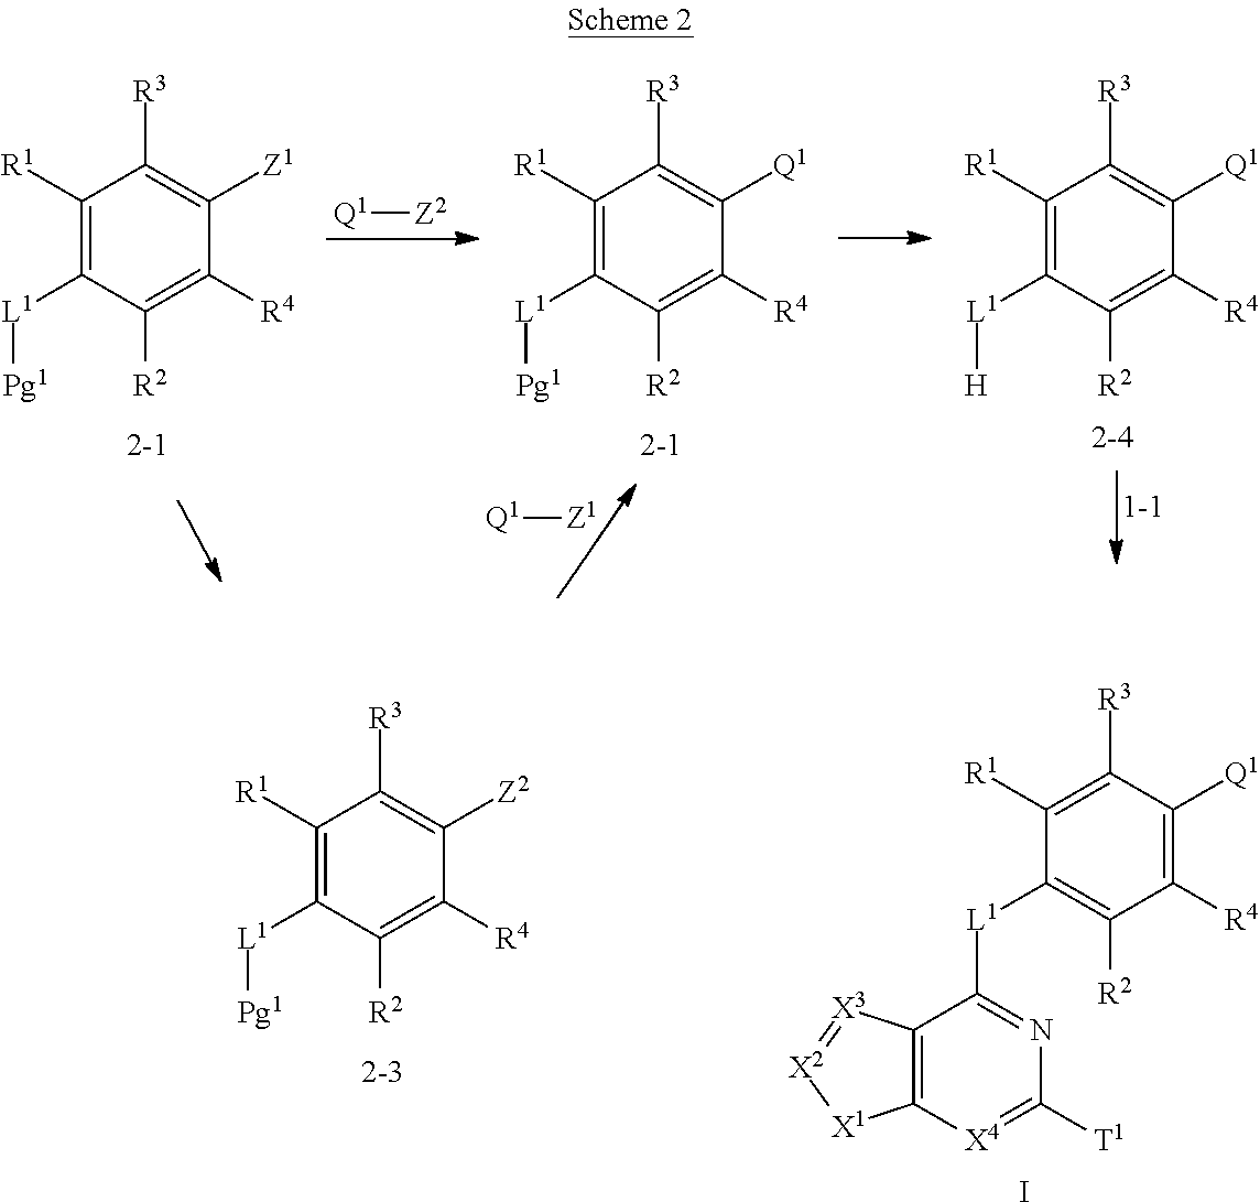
[Q1][Z2].[Q1][Z1].C1([R4])=C([R2])C([L1][Pg1])=C([R1])C([R3])=C1[Z1].C1([R4])=C([R2])C([L1][Pg1])=C([R1])C([R3])=C1[Q1].C1([R4])=C([R2])C([L1][H])=C([R1])C([R3])=C1[Q1].C1([R4])=C([Q1])C([R3])=C([R1])C([L1]C2=NC([T1])=[X4]C3=C2[X3]=[X2][X1]3)=C1[R2].I.C1([R4])=C([R2])C([L1][Pg1])=C([R1])C([R3])=C1[Z2]
